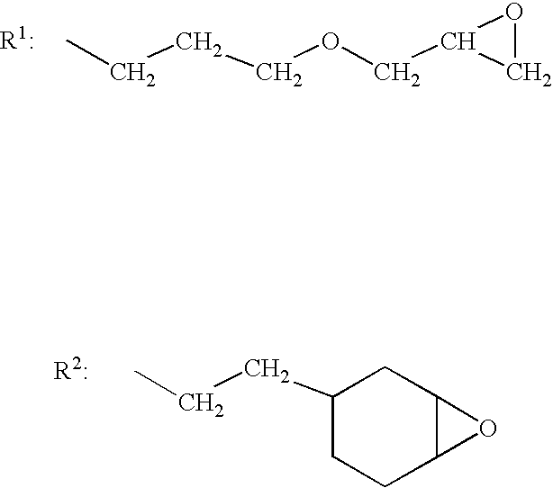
CCCCOCC1CO1.C1(CCC)CCC2C(C1)O2
